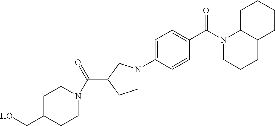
C1=C(N2CCC(C(N3CCC(CO)CC3)=O)C2)C=CC(C(N2CCCC3C2CCCC3)=O)=C1
